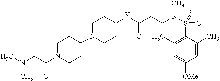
C1(NC(CCN(S(=O)(C2=C(C)C=C([OMe])C=C2C)=O)C)=O)CCN(C2CCN(C(CN(C)C)=O)CC2)CC1
